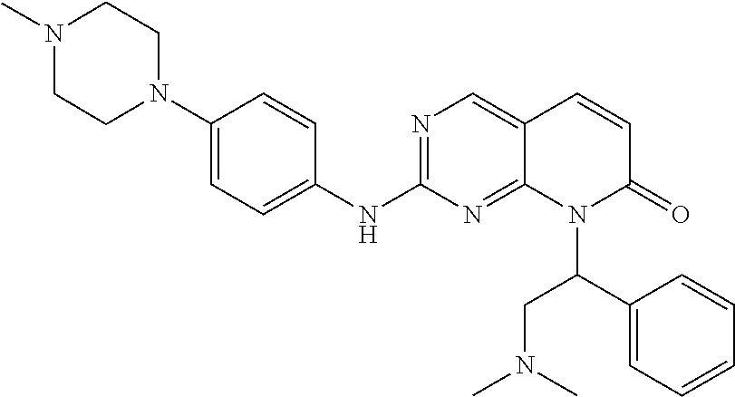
N1=C(NC2=CC=C(N3CCN(C)CC3)C=C2)N=C2C(=C1)C=CC(=O)N2C(C1=CC=CC=C1)CN(C)C
